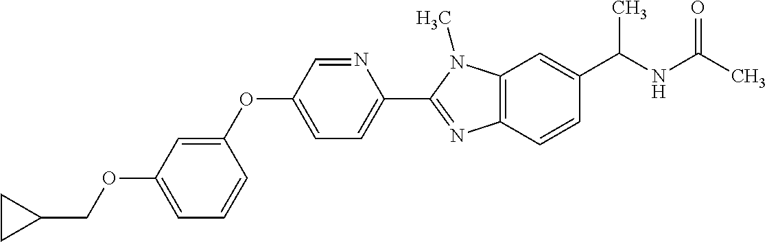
C1=C(OCC2CC2)C=C(OC2=CC=C(C3=NC4=C(N3C)C=C(C(NC(C)=O)C)C=C4)N=C2)C=C1
